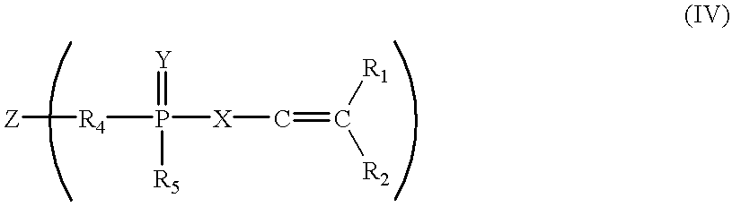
[Z][R4]P([X]C=C([R2])[R1])(=[Y])[R5]
